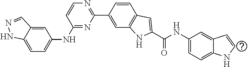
C1=C2C(=CC=C1NC1=NC(C3=CC4=C(C=C3)C=C(C(NC3=CC=C5C(=C3)C=CN5)=O)N4)=NC=C1)NN=C2
